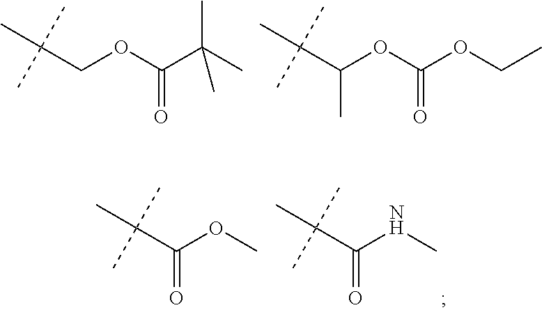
C(COC(C(C)(C)C)=O)(C)(C)C.C(C(OC(OCC)=O)C)(C)(C)C.C(C(NC)=O)(C)(C)C.C(C(OC)=O)(C)(C)C
